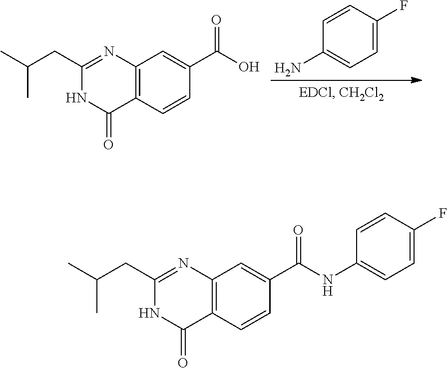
C1=CC(F)=CC=C1N.C1(CC(C)C)=NC2=C(C(=O)N1)C=CC(C(O)=O)=C2.C1(CC(C)C)=NC2=C(C(=O)N1)C=CC(C(NC1=CC=C(F)C=C1)=O)=C2
